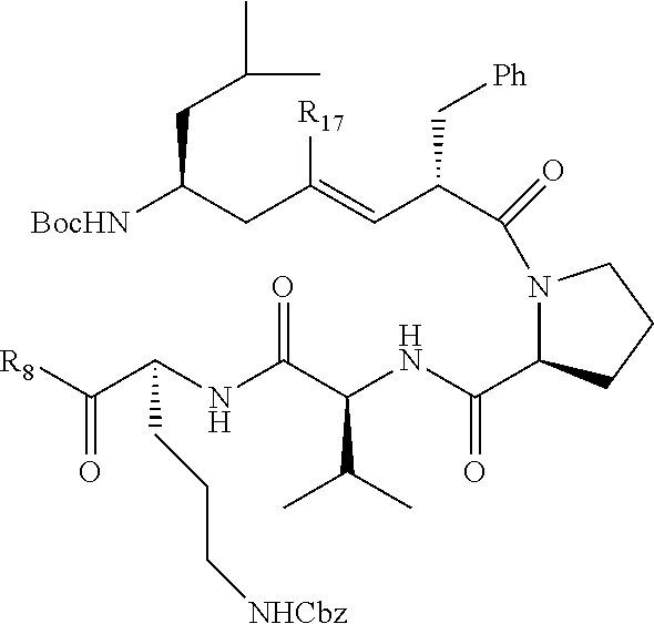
N1(C(C(C=C(CC([BocHN])CC(C)C)[R17])C[Ph])=O)C(C(NC(C(NC(C([R8])=O)CCC[NHCbz])=O)C(C)C)=O)CCC1
